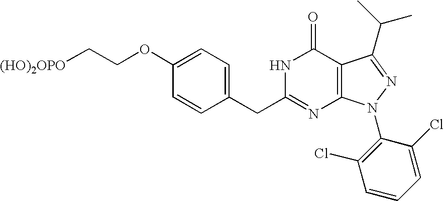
[(HO)2OPO]CCOC1=CC=C(CC2=NC3=C(C(=O)N2)C(C(C)C)=NN3C2=C(Cl)C=CC=C2Cl)C=C1
